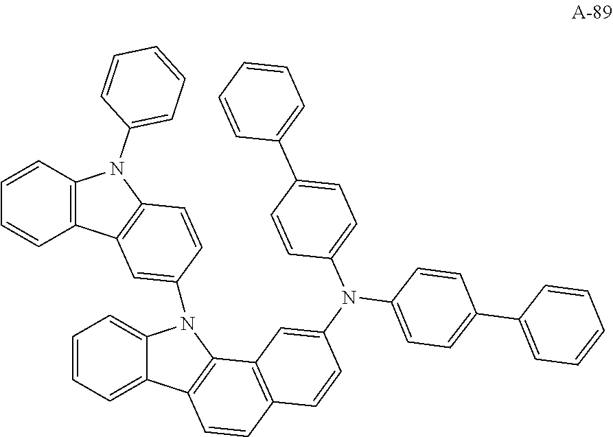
C1=CC=C2C(=C1)N(C1=CC3=C(C=C1)N(C1=CC=CC=C1)C1=C3C=CC=C1)C1=C2C=CC2=C1C=C(N(C1=CC=C(C3=CC=CC=C3)C=C1)C1=CC=C(C3=CC=CC=C3)C=C1)C=C2
